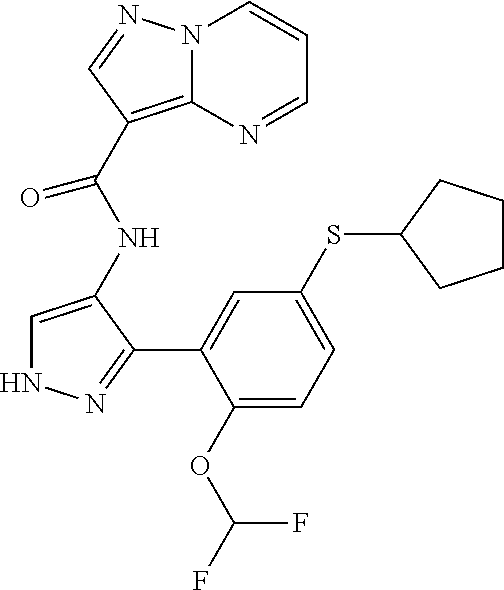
C1=C(NC(C2=C3N(C=CC=N3)N=C2)=O)C(C2=CC(SC3CCCC3)=CC=C2OC(F)F)=NN1
